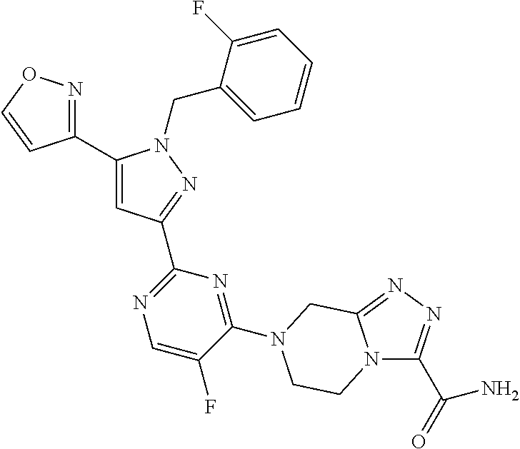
C1(C2=NOC=C2)=CC(C2=NC=C(F)C(N3CC4=NN=C(C(=O)N)N4CC3)=N2)=NN1CC1=CC=CC=C1F
